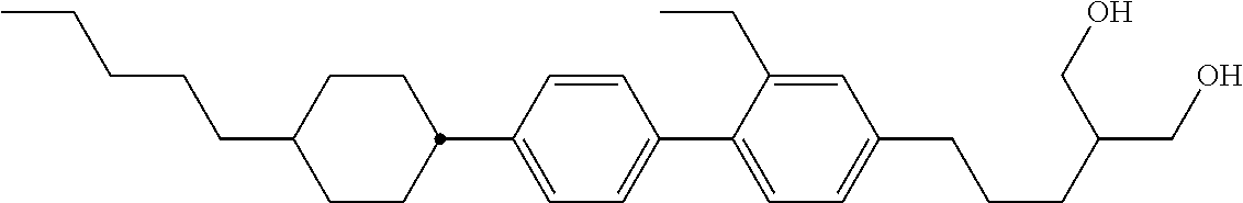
C1CC(C2=CC=C(C3=CC=C(CCCC(CO)CO)C=C3CC)C=C2)CCC1CCCCC
